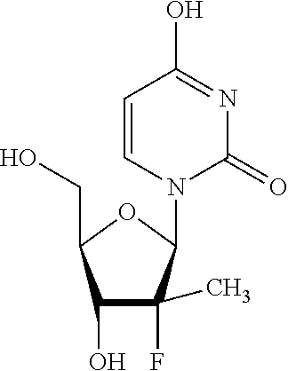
C1(O)C(F)(C)C(N2C(=O)N=C(O)C=C2)OC1CO
